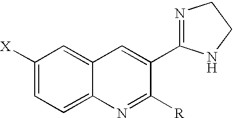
C1=C2C(=CC([X])=C1)C=C(C1=NCCN1)C([R])=N2
